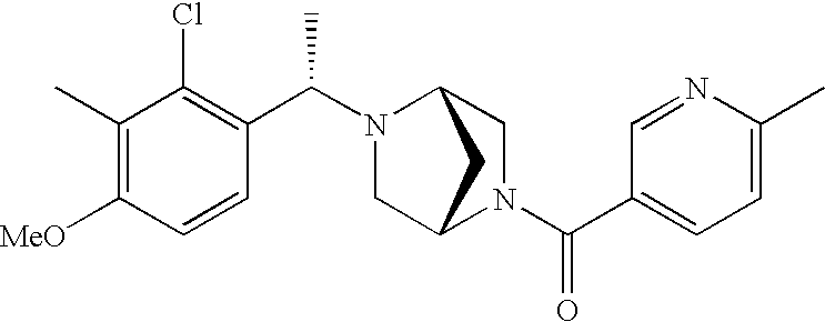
C1=C(C)N=CC(C(N2CC3N(C(C4=C(Cl)C(C)=C([MeO])C=C4)C)CC2C3)=O)=C1
